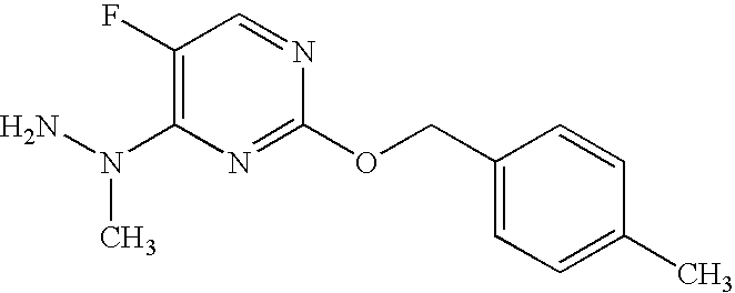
C1(F)=C(N(N)C)N=C(OCC2=CC=C(C)C=C2)N=C1
